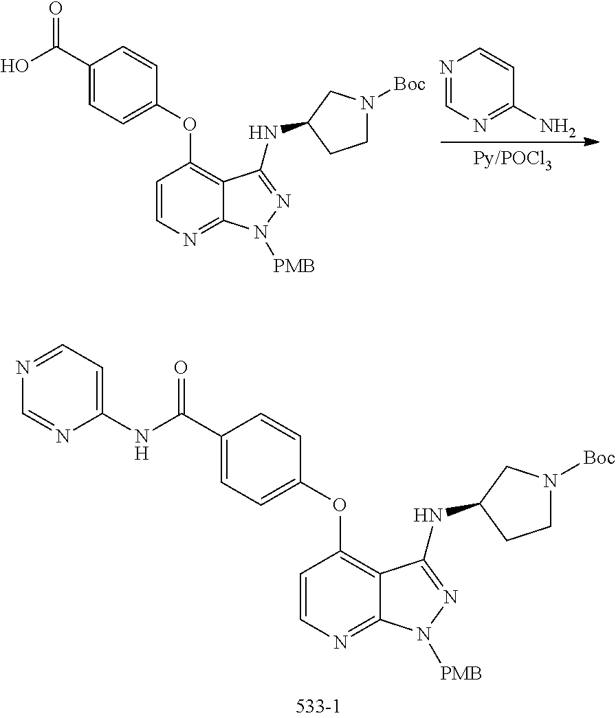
N1=CN=C(N)C=C1.C1(C(O)=O)=CC=C(OC2=C3C(=NC=C2)N([PMB])N=C3NC2CCN([Boc])C2)C=C1.C1(C(NC2=CC=NC=N2)=O)=CC=C(OC2=C3C(=NC=C2)N([PMB])N=C3NC2CCN([Boc])C2)C=C1
